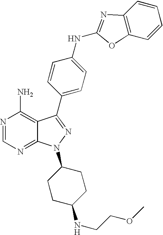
N1=CN=C2C(=C1N)C(C1=CC=C(NC3=NC4=C(O3)C=CC=C4)C=C1)=NN2C1CCC(NCCOC)CC1
